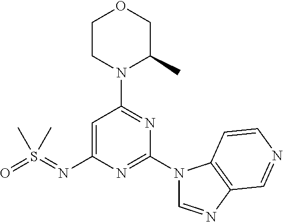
C1=C(N=S(=O)(C)C)N=C(N2C=NC3=C2C=CN=C3)N=C1N1C(C)COCC1
